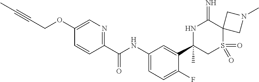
C1(C(NC2=CC=C(F)C(C3(C)CS(=O)(=O)C4(C(=N)N3)CN(C)C4)=C2)=O)=NC=C(OCC#CC)C=C1
